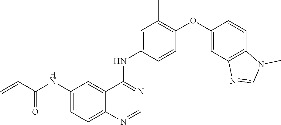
C1=C(NC(C=C)=O)C=C2C(=C1)N=CN=C2NC1=CC(C)=C(OC2=CC3=C(C=C2)N(C)C=N3)C=C1
